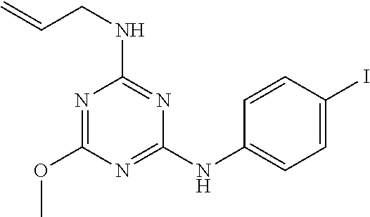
N1=C(NC2=CC=C(I)C=C2)N=C(NCC=C)N=C1OC
